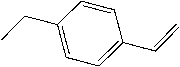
C1(CC)=CC=C(C=C)C=C1
